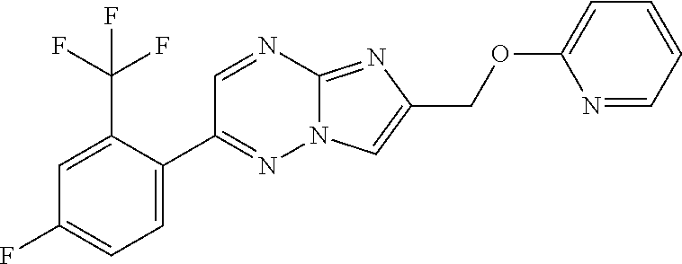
C1(C(F)(F)F)=CC(F)=CC=C1C1=NN2C(=NC(COC3=CC=CC=N3)=C2)N=C1
